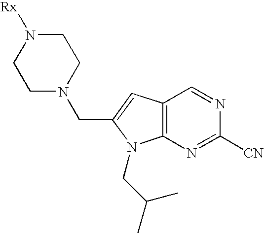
C1N(CC2=CC3=C(N2CC(C)C)N=C([CN])N=C3)CCN([Rx])C1
